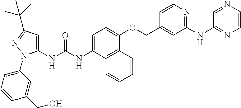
C1=C(NC(NC2=CC(C(C)(C)C)=NN2C2=CC=CC(CO)=C2)=O)C2=C(C(OCC3=CC(NC4=NC=CN=C4)=NC=C3)=C1)C=CC=C2
